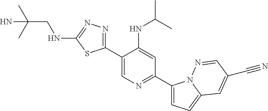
C1(C2=CN=C(C3=CC=C4N3N=CC(C#N)=C4)C=C2NC(C)C)=NN=C(NCC(C)(C)N)S1
